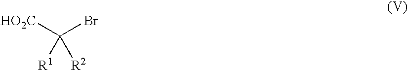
[HO2C]C(Br)([R1])[R2]
